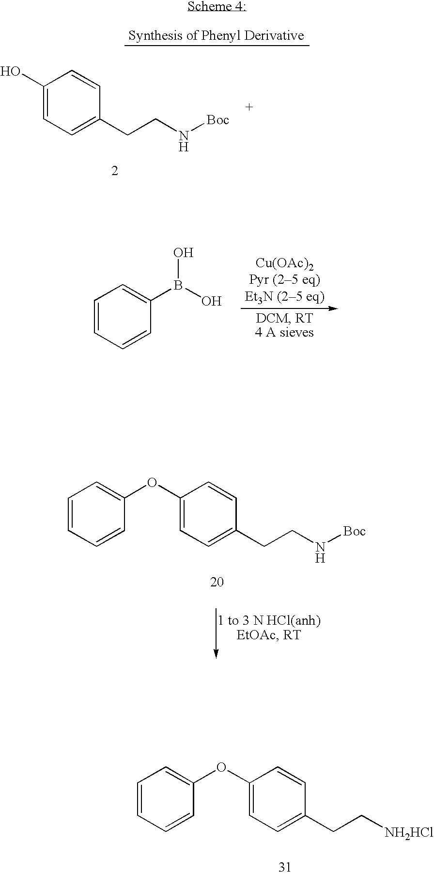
C1=CC=CC(OC2=CC=C(CC[NH2HCl])C=C2)=C1.C1=CC=CC(B(O)O)=C1.C1=CC=CC(OC2=CC=C(CCN[Boc])C=C2)=C1.C1(O)=CC=C(CCN[Boc])C=C1
